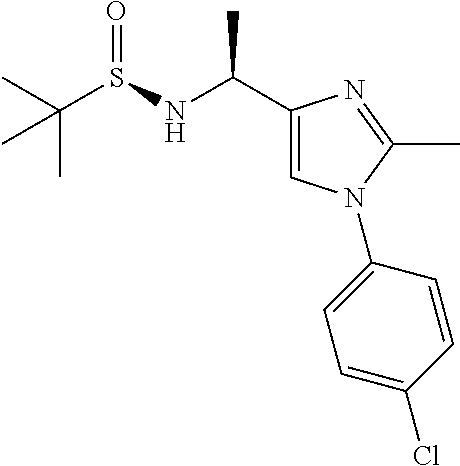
CC(S(NC(C1=CN(C2=CC=C(Cl)C=C2)C(C)=N1)C)=O)(C)C
